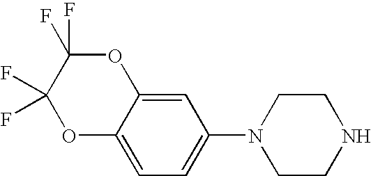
C1=C2C(=CC(N3CCNCC3)=C1)OC(F)(F)C(F)(F)O2
